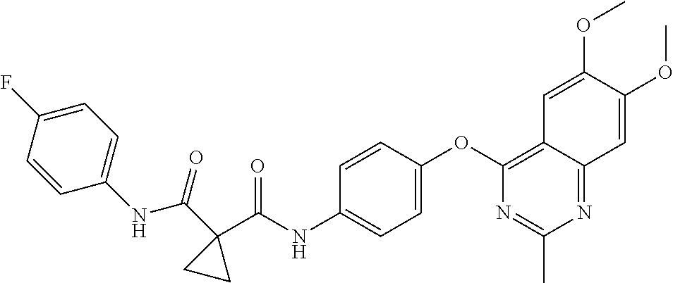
C1=C(OC2=C3C(=NC(C)=N2)C=C(OC)C(OC)=C3)C=CC(NC(C2(C(=O)NC3=CC=C(F)C=C3)CC2)=O)=C1
